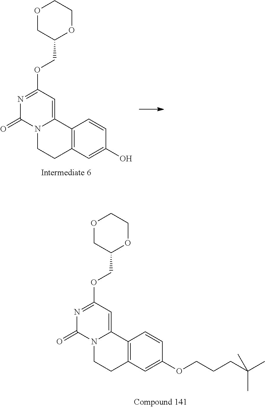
C12=C(C=C(O)C=C1)CCN1C2=CC(OCC2OCCOC2)=NC1=O.C12=C(C=C(OCCCC(C)(C)C)C=C1)CCN1C2=CC(OCC2OCCOC2)=NC1=O
